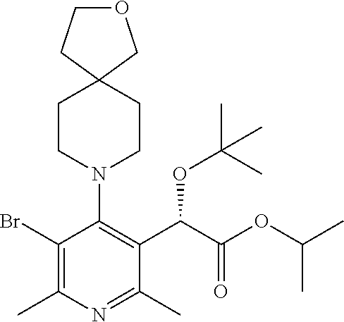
BrC1=C(C)N=C(C)C(C(OC(C)(C)C)C(=O)OC(C)C)=C1N1CCC2(CC1)COCC2
